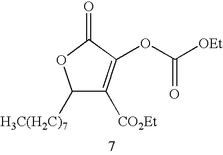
C1([H3C(H2C)7])C([CO2Et])=C(OC(=O)[OEt])C(=O)O1
